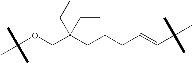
C(OCC(CCCC=CC(C)(C)C)(CC)CC)(C)(C)C
